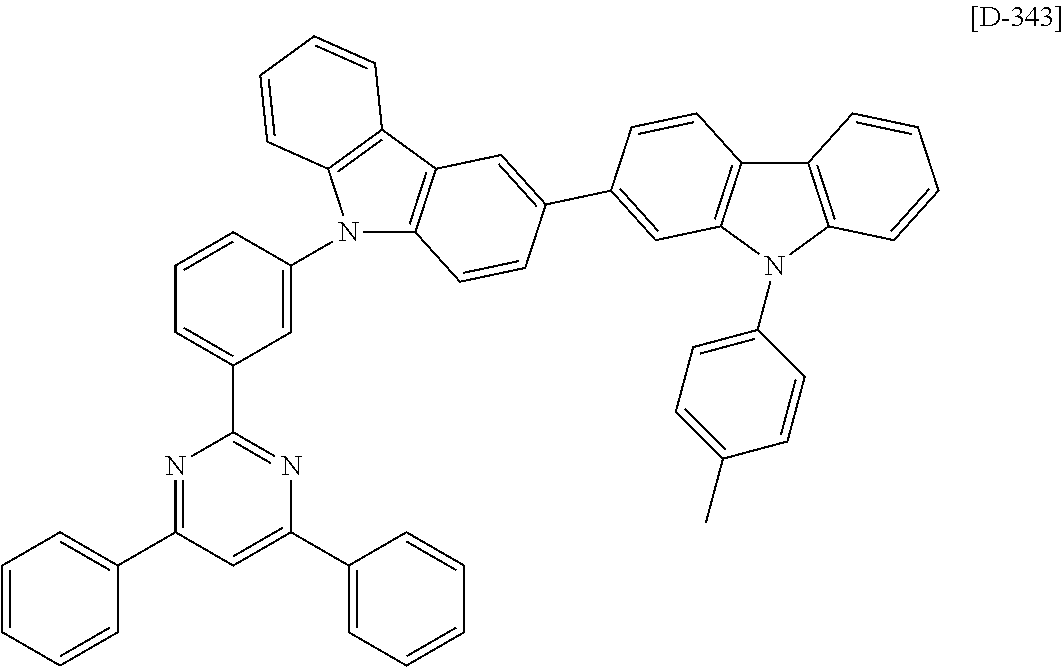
N1=C(C2=CC=CC=C2)C=C(C2=CC=CC=C2)N=C1C1=CC=CC(N2C3=C(C4=C2C=CC=C4)C=C(C2=CC4=C(C5=C(N4C4=CC=C(C)C=C4)C=CC=C5)C=C2)C=C3)=C1
